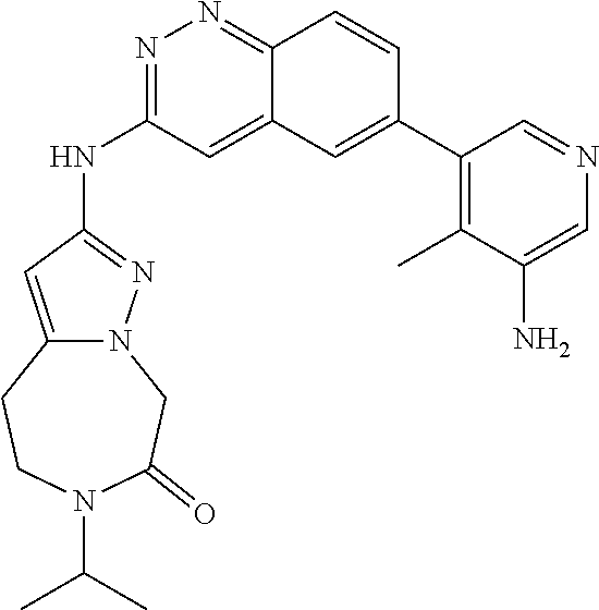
C1(NC2=NN=C3C(=C2)C=C(C2=C(C)C(N)=CN=C2)C=C3)=NN2C(=C1)CCN(C(C)C)C(=O)C2
